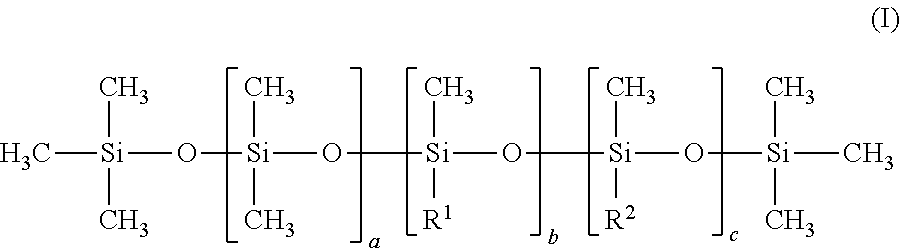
C[Si](O[Si](O[Si](O[Si](O[Si](C)(C)C)(C)[R2])(C)[R1])(C)C)(C)C
